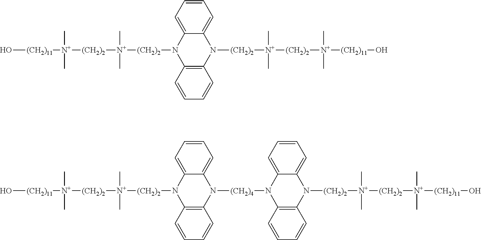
O[(CH2)11][N+]([(CH2)2][N+]([(CH2)2]N1C2=C(N([(CH2)2][N+]([(CH2)2][N+]([(CH2)11]O)(C)C)(C)C)C3=CC=CC=C13)C=CC=C2)(C)C)(C)C.O[(CH2)11][N+]([(CH2)2][N+]([(CH2)2]N1C2=C(N([(CH2)4]N3C4=C(N([(CH2)2][N+]([(CH2)2][N+](C)(C)[(CH2)11]O)(C)C)C5=CC=CC=C35)C=CC=C4)C3=CC=CC=C13)C=CC=C2)(C)C)(C)C
